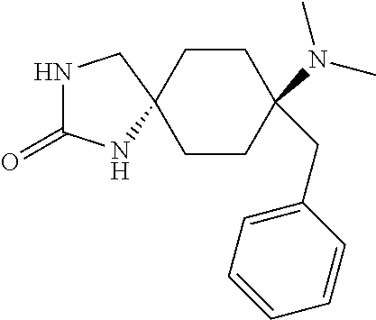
N1C(=O)NC2(C1)CCC(N(C)C)(CC1=CC=CC=C1)CC2
